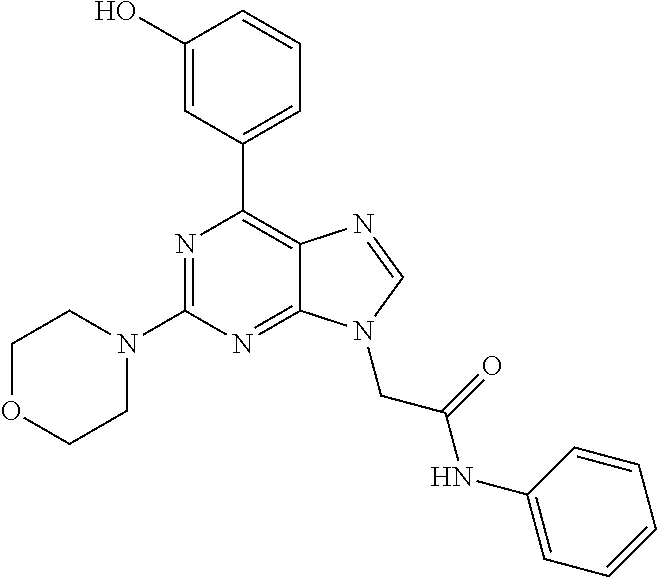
N1=C(N2CCOCC2)N=C2C(=C1C1=CC=CC(O)=C1)N=CN2CC(NC1=CC=CC=C1)=O
